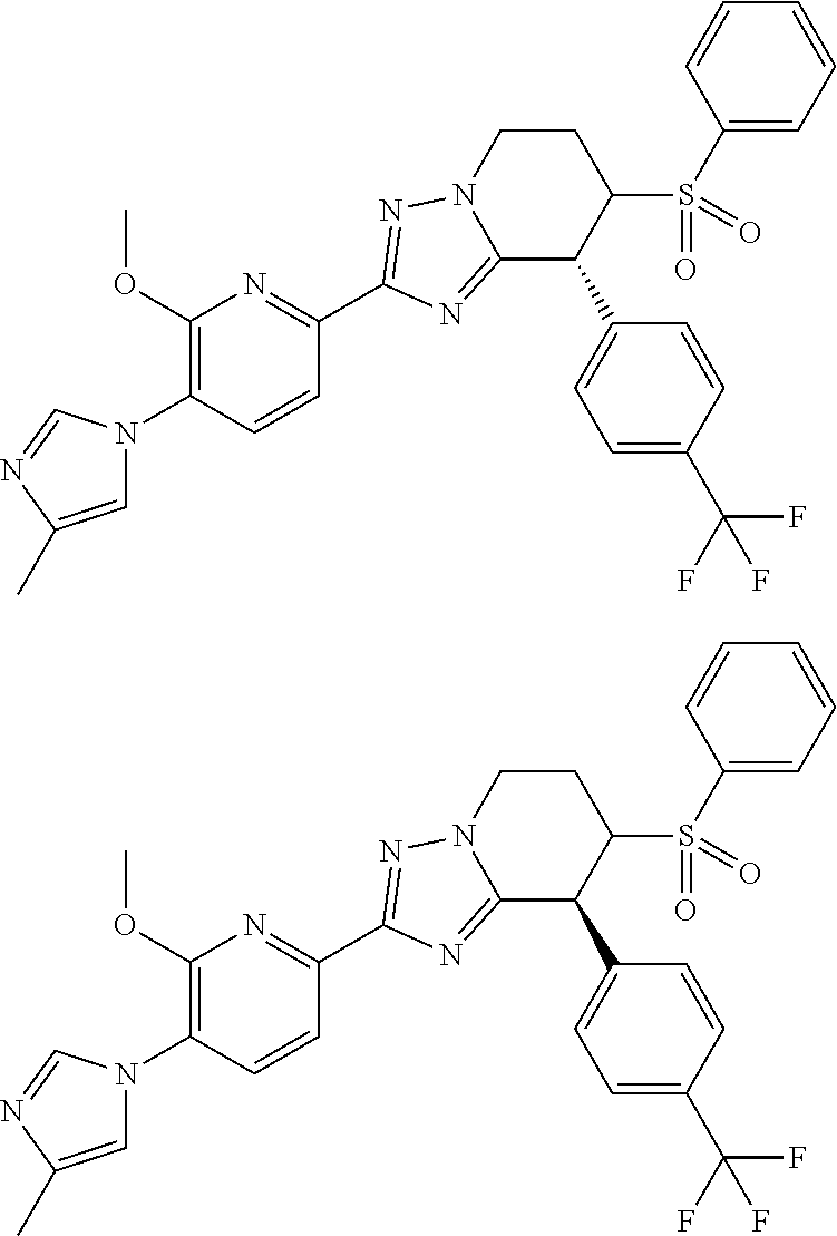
C1=C(C)N=CN1C1=C(OC)N=C(C2=NN3CCC(S(=O)(=O)C4=CC=CC=C4)C(C4=CC=C(C(F)(F)F)C=C4)C3=N2)C=C1.C1=C(C)N=CN1C1=C(OC)N=C(C2=NN3CCC(S(=O)(=O)C4=CC=CC=C4)C(C4=CC=C(C(F)(F)F)C=C4)C3=N2)C=C1
